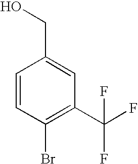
C1=CC(Br)=C(C(F)(F)F)C=C1CO
